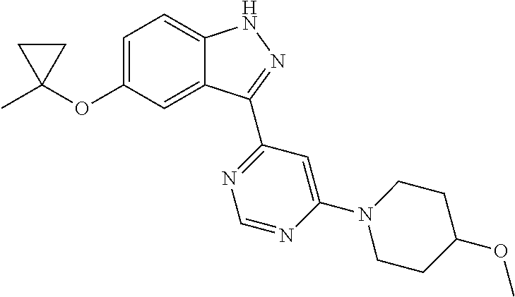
CC1(OC2=CC=C3C(=C2)C(C2=NC=NC(N4CCC(OC)CC4)=C2)=NN3)CC1
